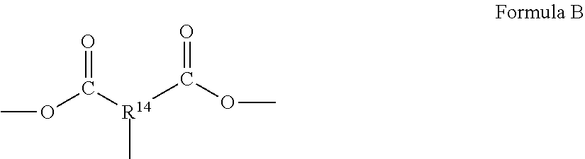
C[R14](C(OC)=O)C(OC)=O
